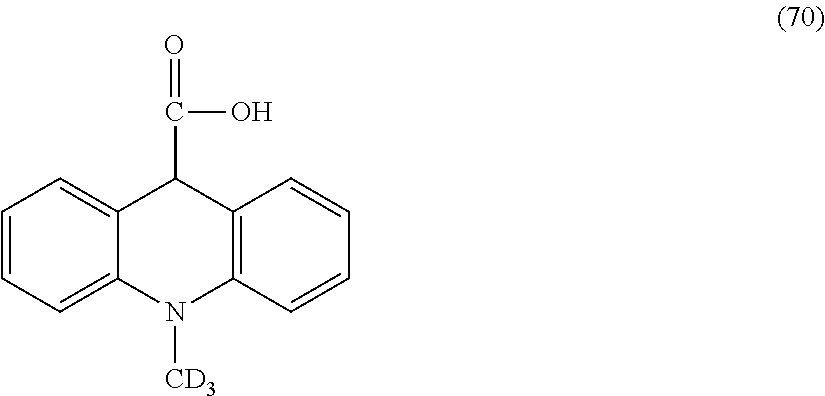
C1=CC=C2C(=C1)C(C(=O)O)C1=C(N2[CD3])C=CC=C1
